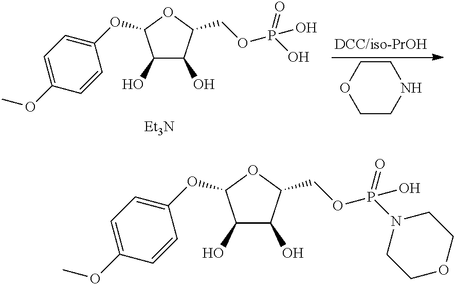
C1(O)C(O)C(COP(O)(=O)N2CCOCC2)OC1OC1=CC=C(OC)C=C1.C1(O)C(O)C(COP(O)(=O)O)OC1OC1=CC=C(OC)C=C1.[Et3N].N1CCOCC1
